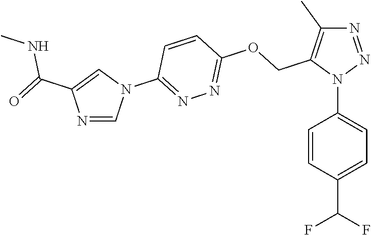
N1=NN(C2=CC=C(C(F)F)C=C2)C(COC2=NN=C(N3C=C(C(=O)NC)N=C3)C=C2)=C1C
